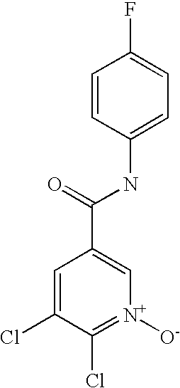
C1=CC(NC(=O)C2=C[N+]([O-])=C(Cl)C(Cl)=C2)=CC=C1F
